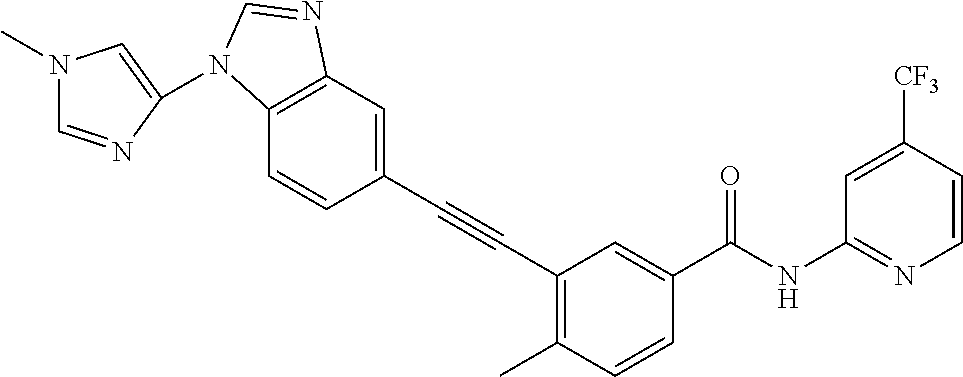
C1(C#CC2=C(C)C=CC(C(NC3=NC=CC([CF3])=C3)=O)=C2)=CC2=C(C=C1)N(C1=CN(C)C=N1)C=N2
